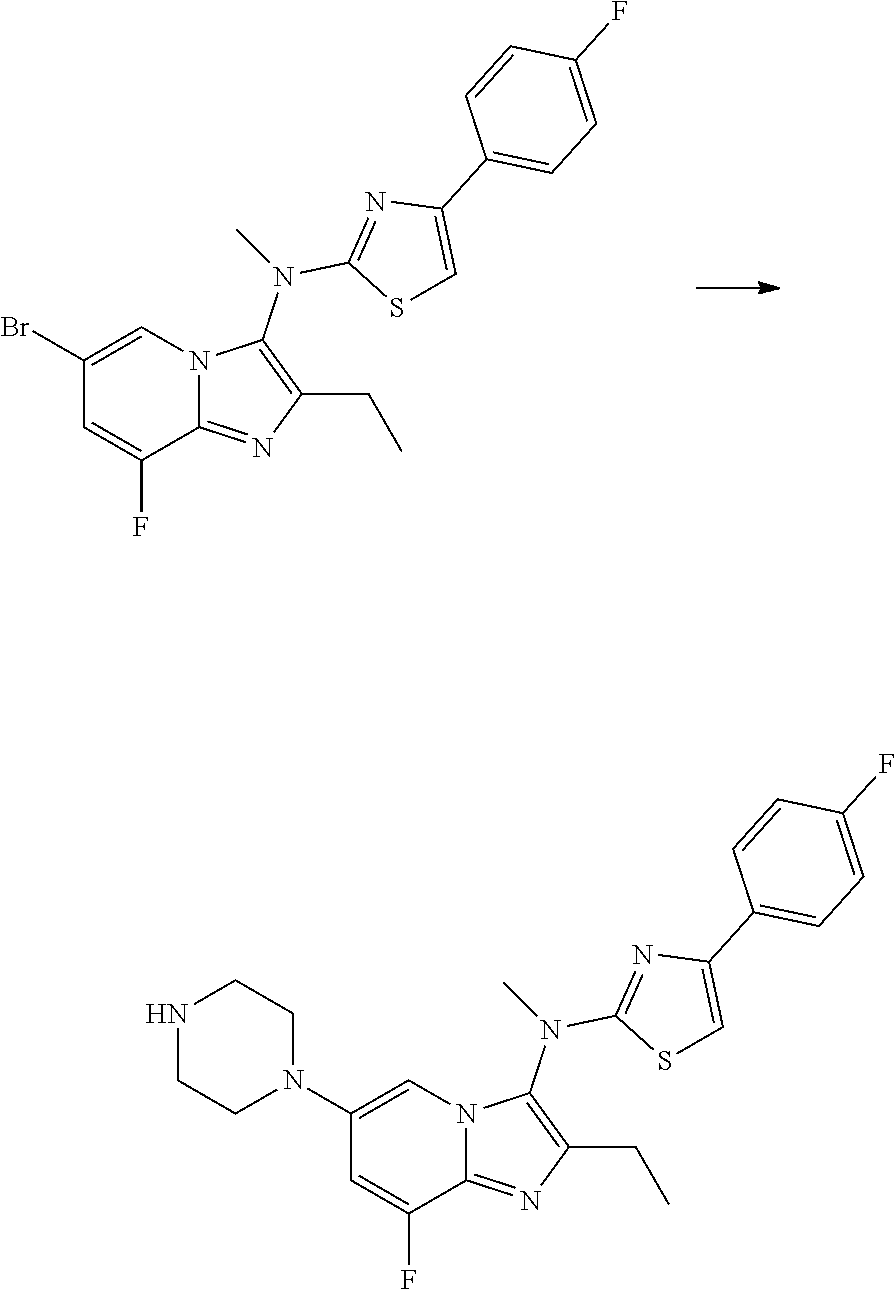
BrC1=CN2C(=NC(CC)=C2N(C2=NC(C3=CC=C(F)C=C3)=CS2)C)C(F)=C1.N1CCN(C2=CN3C(=NC(CC)=C3N(C3=NC(C4=CC=C(F)C=C4)=CS3)C)C(F)=C2)CC1
